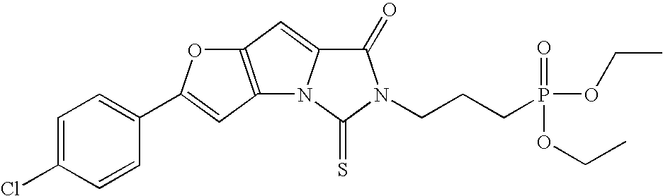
C1=C(Cl)C=CC(C2=CC3=C(C=C4N3C(=S)N(CCCP(=O)(OCC)OCC)C4=O)O2)=C1
